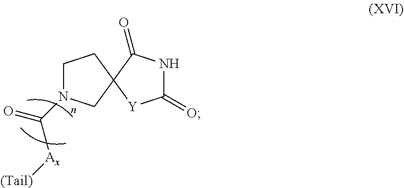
C(=O)(N1CCC2(C1)C(=O)NC(=O)[Y]2)[Ax][(Tail)]
